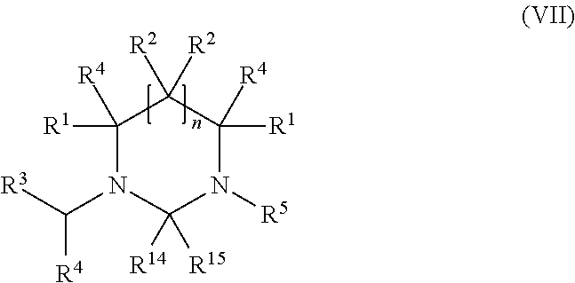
C1([R4])([R1])N(C([R4])[R3])C([R14])([R15])N([R5])C([R1])([R4])C1([R2])[R2]
